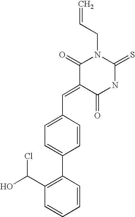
C=CCN1C(=O)C(=CC2=CC=C(C3=C(C(O)Cl)C=CC=C3)C=C2)C(=O)NC1=S
